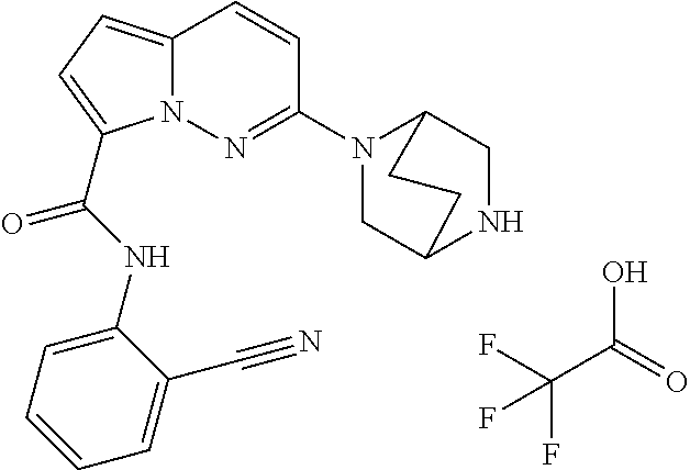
OC(=O)C(F)(F)F.C12=CC=C(C(NC3=CC=CC=C3C#N)=O)N1N=C(N1CC3NCC1CC3)C=C2
